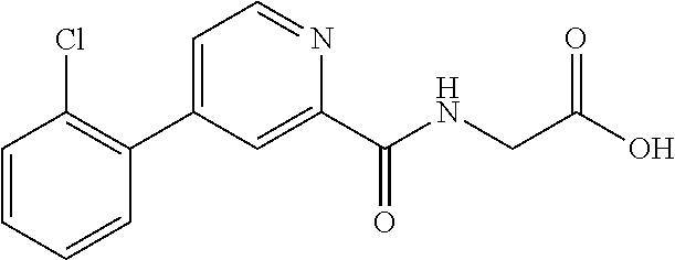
C1(C2=C(Cl)C=CC=C2)=CC=NC(C(NCC(O)=O)=O)=C1
